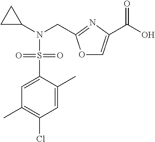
C1C(N(CC2=NC(C(O)=O)=CO2)S(C2=CC(C)=C(Cl)C=C2C)(=O)=O)C1
